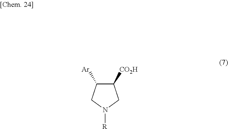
C1([CO2H])C([Ar])CN([R])C1
